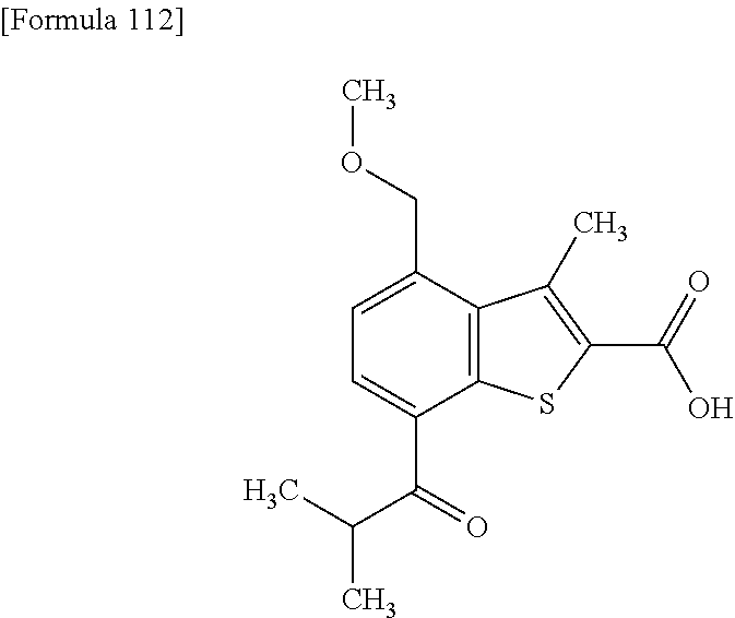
C1=C(C(=O)C(C)C)C2=C(C(COC)=C1)C(C)=C(C(=O)O)S2
